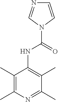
C1(C)=C(NC(N2C=CN=C2)=O)C(C)=C(C)N=C1C
